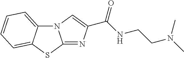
N12C3=CC=CC=C3SC1=NC(C(NCCN(C)C)=O)=C2
